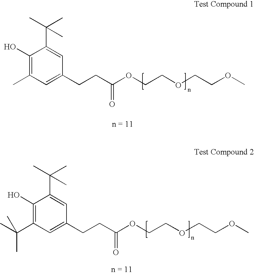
C1(O)=C(C)C=C(CCC(OCCOCCOC)=O)C=C1C(C)(C)C.C1(O)=C(C(C)(C)C)C=C(CCC(OCCOCCOC)=O)C=C1C(C)(C)C
